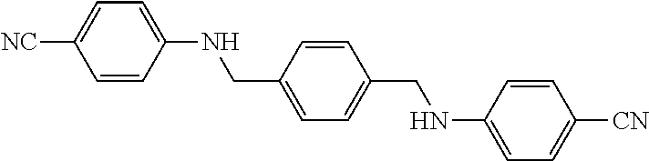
C1(CNC2=CC=C([NC])C=C2)=CC=C(CNC2=CC=C([CN])C=C2)C=C1
